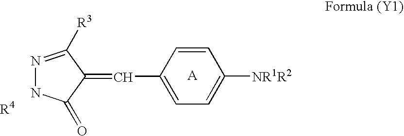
[A].C(C1=CC=C([NR1R2])C=C1)=C1C([R3])=NNC1=O.[R4]
